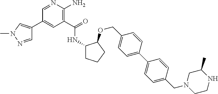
C1(C(=O)NC2CCCC2OCC2=CC=C(C3=CC=C(CN4CCNC(C)C4)C=C3)C=C2)=C(N)N=CC(C2=CN(C)N=C2)=C1
